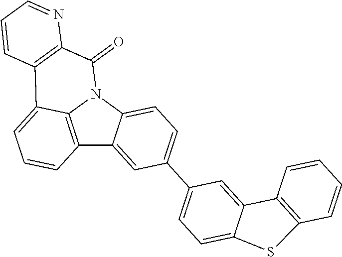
C12=C3N(C4=CC=C(C5=CC=C6C(=C5)C5=C(C=CC=C5)S6)C=C14)C(=O)C1=C(C3=CC=C2)C=CC=N1
